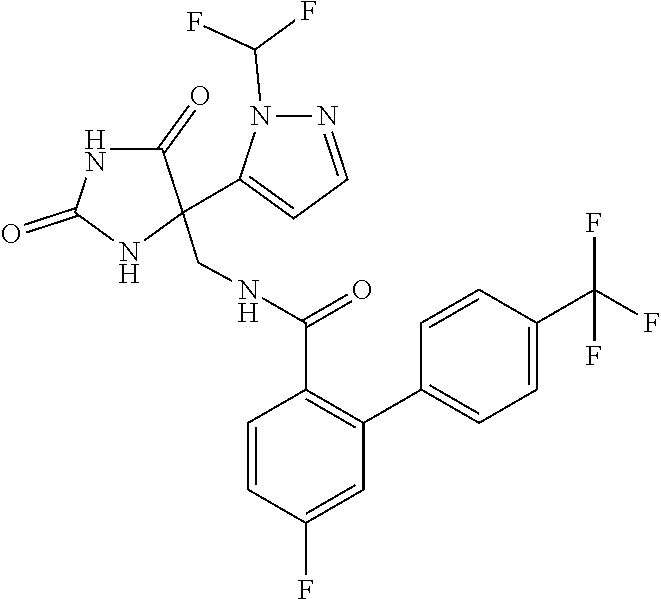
C1=CC(F)=CC(C2=CC=C(C(F)(F)F)C=C2)=C1C(=O)NCC1(C2=CC=NN2C(F)F)NC(=O)NC1=O
